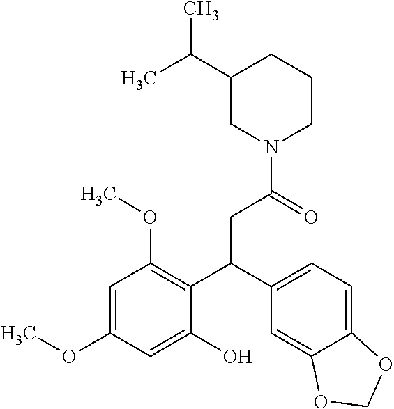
C1(C(C)C)CN(C(=O)CC(C2=C(OC)C=C(OC)C=C2O)C2=CC=C3C(=C2)OCO3)CCC1
